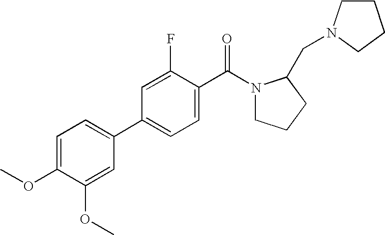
C1(OC)=CC=C(C2=CC=C(C(=O)N3CCCC3CN3CCCC3)C(F)=C2)C=C1OC
